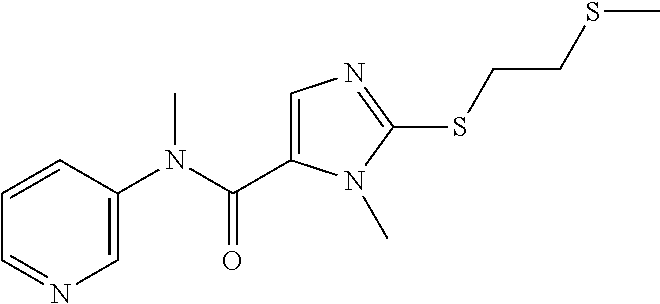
C1=CC(N(C(=O)C2=CN=C(SCCSC)N2C)C)=CN=C1
